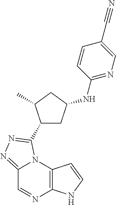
C12=NN=C(C3CC(NC4=NC=C(C#N)C=C4)CC3C)N1C1=C(N=C2)NC=C1
